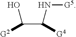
C(C([G4])N[G5])([G2])O
